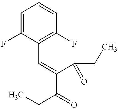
C1=C(F)C(C=C(C(=O)CC)C(CC)=O)=C(F)C=C1
